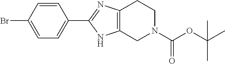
C1=CC(Br)=CC=C1C1=NC2=C(N1)CN(C(OC(C)(C)C)=O)CC2
